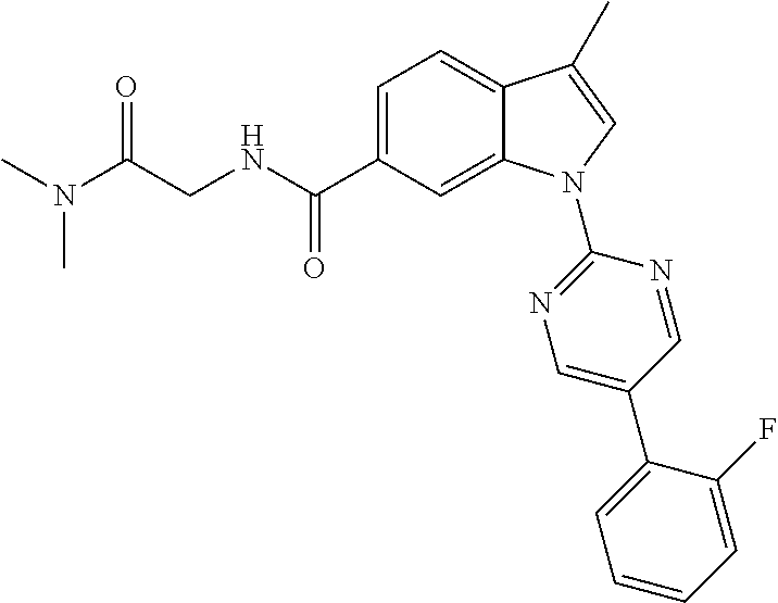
C(CNC(C1=CC=C2C(=C1)N(C1=NC=C(C3=CC=CC=C3F)C=N1)C=C2C)=O)(N(C)C)=O
